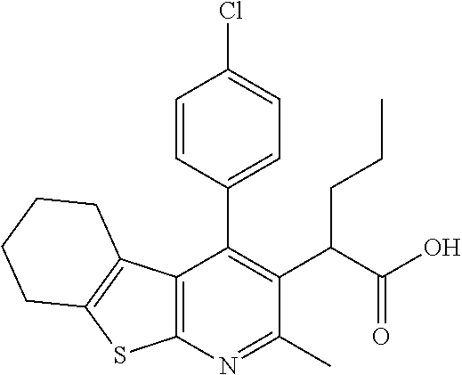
C12=C(N=C(C)C(C(C(O)=O)CCC)=C1C1=CC=C(Cl)C=C1)SC1=C2CCCC1
